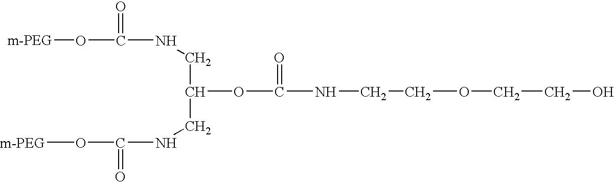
O(C(NCC(OC(NCCOCCO)=O)CNC(O[m-PEG])=O)=O)[m-PEG]
